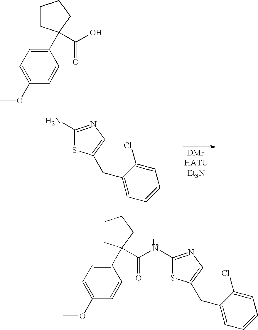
C1=C(OC)C=CC(C2(C(O)=O)CCCC2)=C1.C1(N)=NC=C(CC2=CC=CC=C2Cl)S1.C1=C(OC)C=CC(C2(C(NC3=NC=C(CC4=CC=CC=C4Cl)S3)=O)CCCC2)=C1
